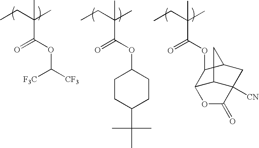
CCC(C)(C(OC([CF3])[F3C])=O)C.CCC(C)(C(OC1CCC(C(C)(C)C)CC1)=O)C.CCC(C)(C(OC1C2C3C([CN])(CC1C3)C(=O)O2)=O)C
